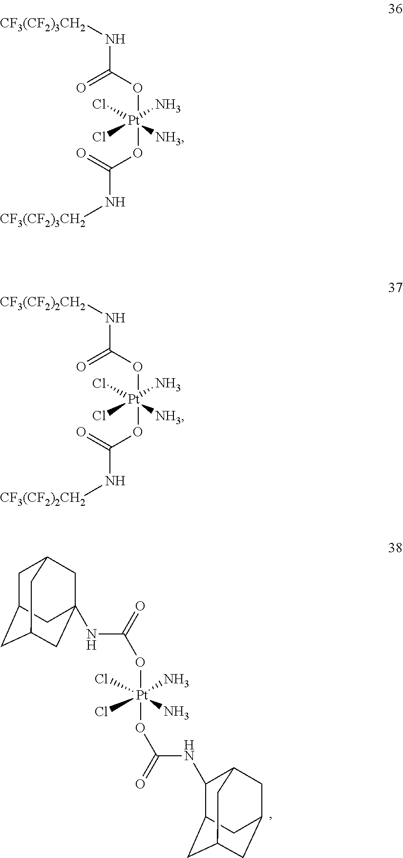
O([Pt](OC(=O)NC1C2CC3CC(CC1C3)C2)(Cl)(Cl)(N)N)C(=O)NC12CC3CC(CC(C1)C3)C2.[CF3(CF2)3CH2]NC(O[Pt](OC(=O)N[CF3(CF2)3CH2])(Cl)(Cl)(N)[NH3])=O.[CF3(CF2)2CH2]NC(O[Pt](OC(=O)N[CF3(CF2)2CH2])(Cl)(Cl)(N)[NH3])=O
